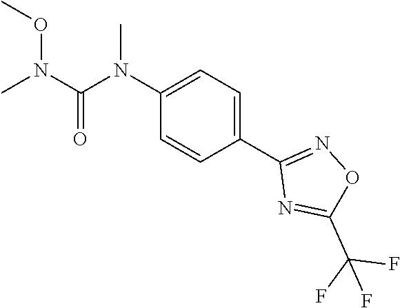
C1(N(C(N(C)OC)=O)C)=CC=C(C2=NOC(C(F)(F)F)=N2)C=C1
